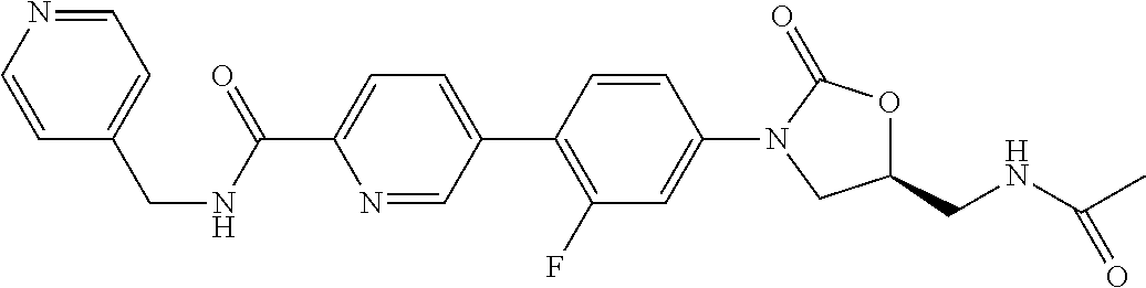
C1(C(NCC2=CC=NC=C2)=O)=CC=C(C2=C(F)C=C(N3CC(CNC(C)=O)OC3=O)C=C2)C=N1
